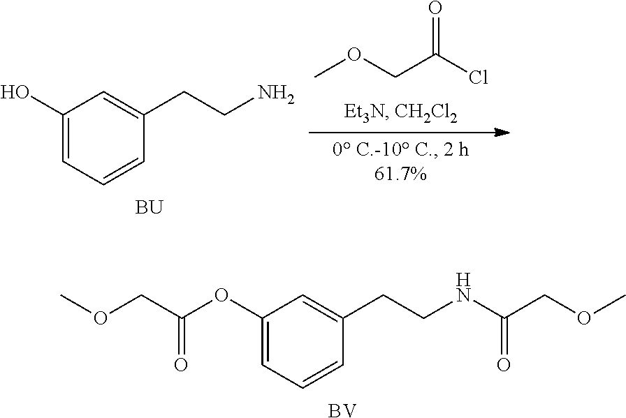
C1(O)=CC=CC(CCN)=C1.[BU].COCC(Cl)=O.C1(OC(COC)=O)=CC=CC(CCNC(COC)=O)=C1.[BV]
